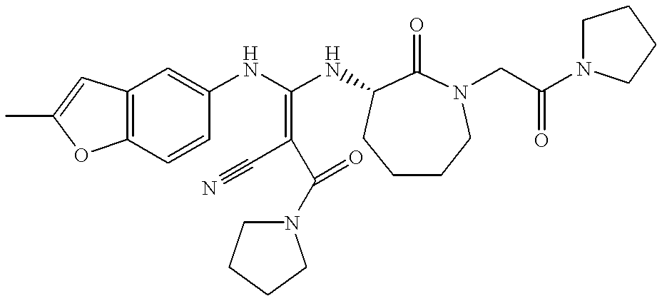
C12=C(C=CC(NC(NC3C(=O)N(CC(N4CCCC4)=O)CCCC3)=C(C#N)C(=O)N3CCCC3)=C1)OC(C)=C2
